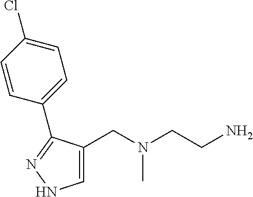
C1=C(CN(CCN)C)C(C2=CC=C(Cl)C=C2)=NN1
